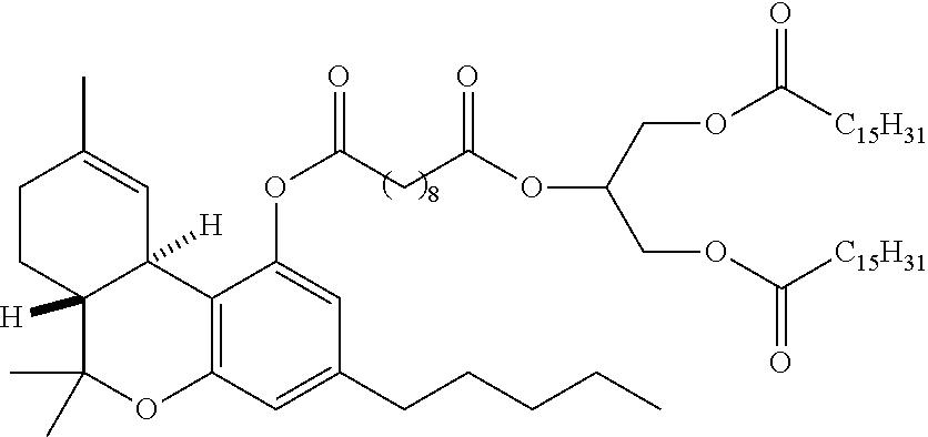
C12=C(C=C(CCCCC)C=C1OC(=O)CC(OC(COC([C15H31])=O)COC([C15H31])=O)=O)OC(C)(C)C1([H])C2([H])C=C(C)CC1
